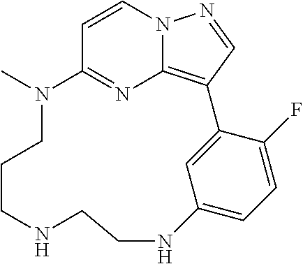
C1=CN2C3=C(C=N2)C2=CC(=CC=C2F)NCCNCCCN(C)C1=N3
